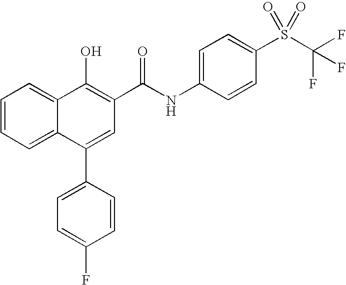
C12=CC=CC=C1C(C1=CC=C(F)C=C1)=CC(C(NC1=CC=C(S(C(F)(F)F)(=O)=O)C=C1)=O)=C2O
